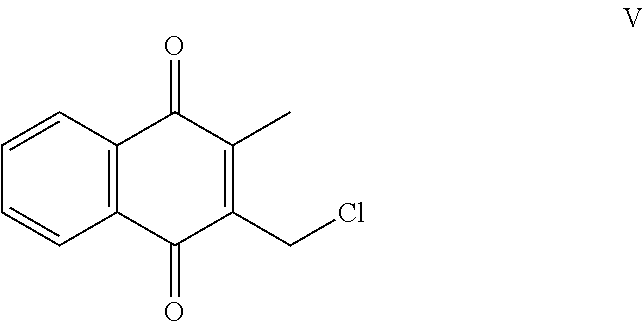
C1=CC2=C(C=C1)C(=O)C(CCl)=C(C)C2=O
